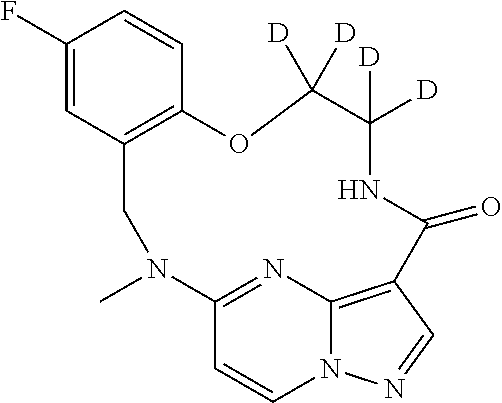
C1(F)=CC2=C(C=C1)OC([D])([D])C([D])([D])NC(=O)C1=C3N(C=CC(=N3)N(C)C2)N=C1
